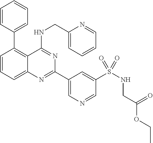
C1=C(C2=NC3=CC=CC(C4=CC=CC=C4)=C3C(NCC3=CC=CC=N3)=N2)C=C(S(NCC(OCC)=O)(=O)=O)C=N1
